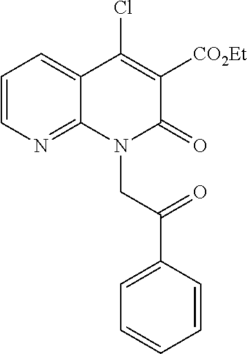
C1=CN=C2C(=C1)C(Cl)=C([CO2Et])C(=O)N2CC(C1=CC=CC=C1)=O
